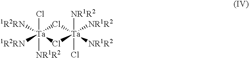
Cl[Ta]1([1R2RN])([1R2RN])([NR1R2])Cl[Ta]([NR1R2])([NR1R2])(Cl)([NR1R2])Cl1
